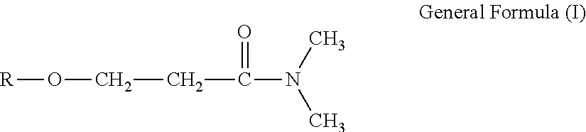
N(C)(C)C(=O)CCO[R]
